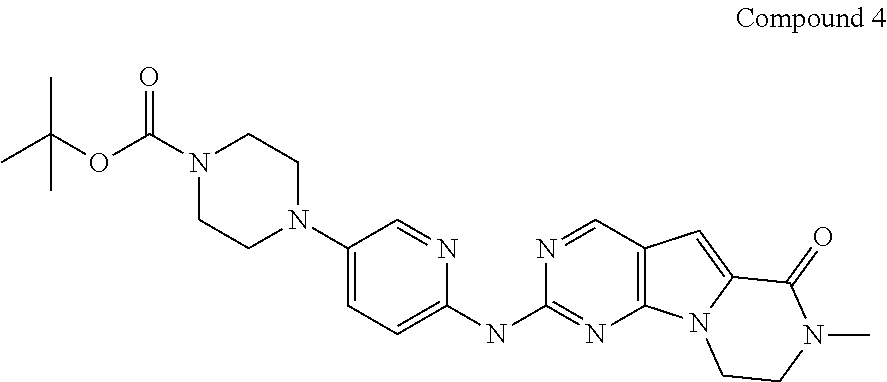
C1(N2CCN(C(OC(C)(C)C)=O)CC2)=CC=C(NC2=NC3=C(C=N2)C=C2N3CCN(C)C2=O)N=C1
